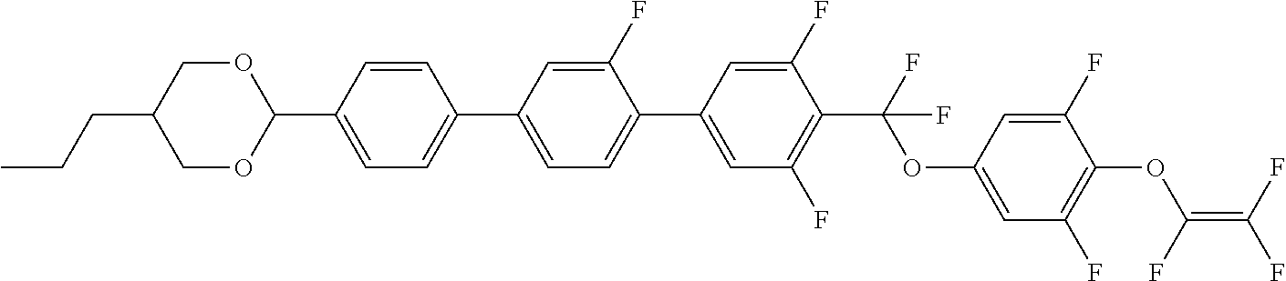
C1(C2=CC=C(C3=CC=C(C4OCC(CCC)CO4)C=C3)C=C2F)=CC(F)=C(C(F)(OC2=CC(F)=C(OC(=C(F)F)F)C(F)=C2)F)C(F)=C1
